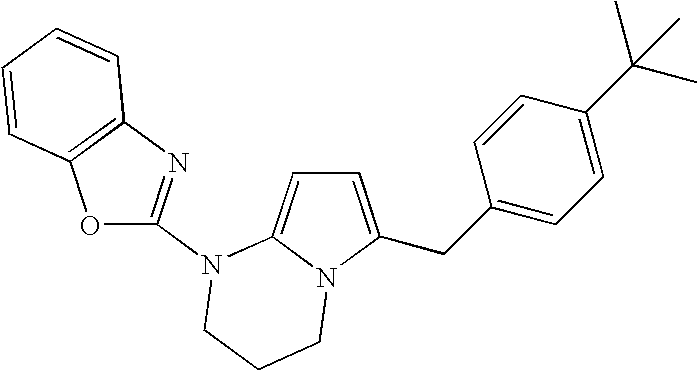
O1C2=C(N=C1N1C3=CC=C(CC4=CC=C(C(C)(C)C)C=C4)N3CCC1)C=CC=C2
